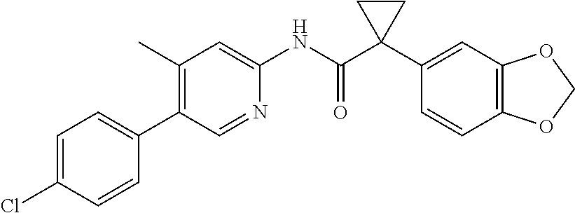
C1(C)=C(C2=CC=C(Cl)C=C2)C=NC(NC(C2(C3=CC4=C(C=C3)OCO4)CC2)=O)=C1
